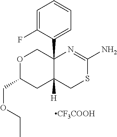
C1=C(F)C(C23COC(COCC)CC2([H])CSC(N)=N3)=CC=C1.[CF3COOH]
